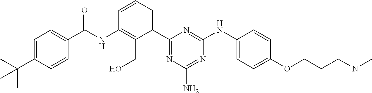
N(C1=C(CO)C(C2=NC(N)=NC(NC3=CC=C(OCCCN(C)C)C=C3)=N2)=CC=C1)C(=O)C1=CC=C(C(C)(C)C)C=C1
